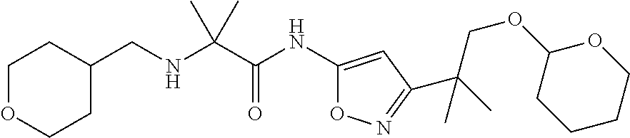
N(C(C(NC1=CC(C(C)(COC2CCCCO2)C)=NO1)=O)(C)C)CC1CCOCC1
